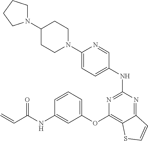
N1(C2=CC=C(NC3=NC(OC4=CC=CC(NC(C=C)=O)=C4)=C4C(=N3)C=CS4)C=N2)CCC(N2CCCC2)CC1
